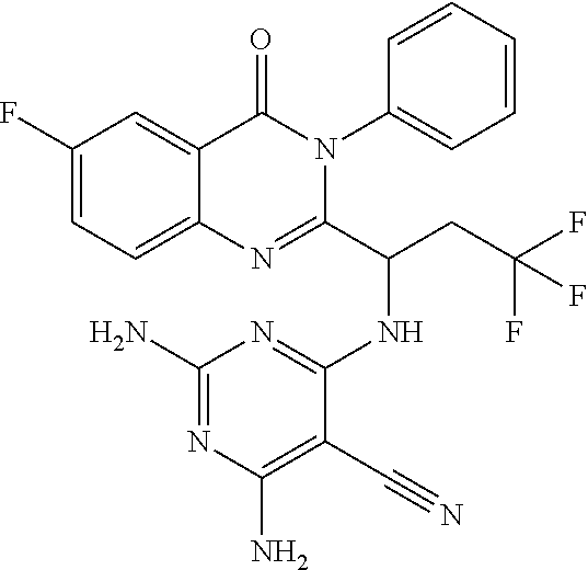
C1(F)=CC=C2C(=C1)C(=O)N(C1=CC=CC=C1)C(C(CC(F)(F)F)NC1=NC(N)=NC(N)=C1C#N)=N2
